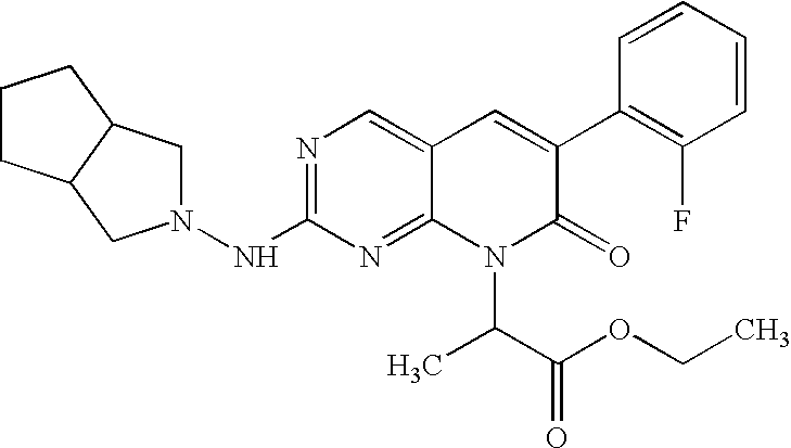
N1=C(NN2CC3C(C2)CCC3)N=C2C(=C1)C=C(C1=C(F)C=CC=C1)C(=O)N2C(C)C(OCC)=O
